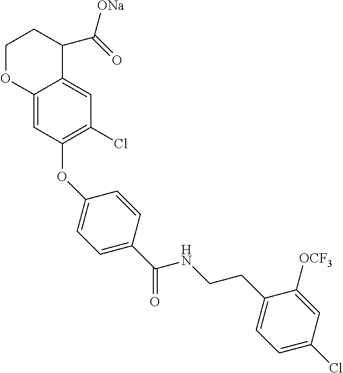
C1OC2=CC(OC3=CC=C(C(NCCC4=CC=C(Cl)C=C4[OCF3])=O)C=C3)=C(Cl)C=C2C(C(=O)[ONa])C1
